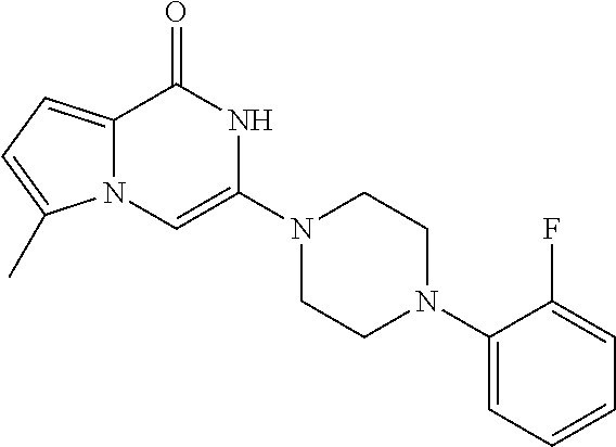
C12=CC=C(C)N1C=C(N1CCN(C3=CC=CC=C3F)CC1)NC2=O
